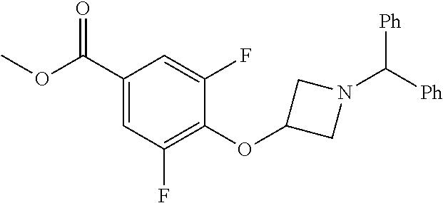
C1(OC2CN(C([Ph])[Ph])C2)=C(F)C=C(C(OC)=O)C=C1F
